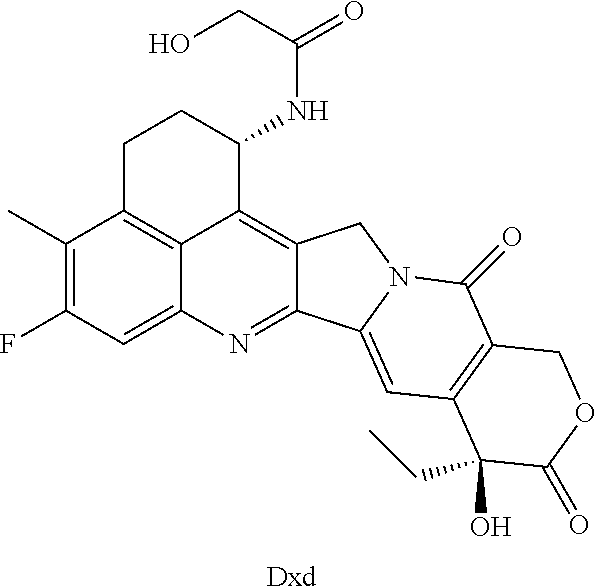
C1C2=C3C(=C4C(=NC3=CC(F)=C2C)C2=CC3=C(C(=O)N2C4)COC(=O)C3(O)CC)C(NC(CO)=O)C1.[Dxd]
